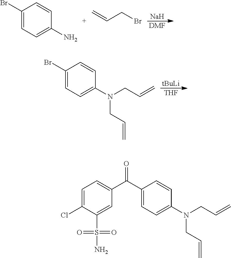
C1(Br)=CC=C(N)C=C1.C=CCBr.[Na].[DMF].C1(Br)=CC=C(N(CC=C)CC=C)C=C1.[tBuLi].[THF].C1=C(Cl)C(S(=O)(=O)N)=CC(C(C2=CC=C(N(CC=C)CC=C)C=C2)=O)=C1
